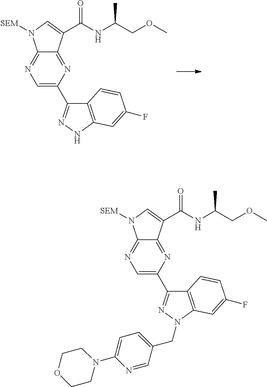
N1=C2C(=NC(C3=NN(CC4=CC=C(N5CCOCC5)N=C4)C4=C3C=CC(F)=C4)=C1)C(C(NC(COC)C)=O)=CN2[SEM].N1=C2C(=NC(C3=NNC4=C3C=CC(F)=C4)=C1)C(C(NC(COC)C)=O)=CN2[SEM]
